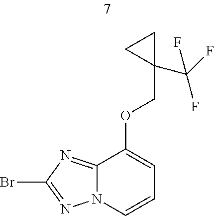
C1(OCC2(C(F)(F)F)CC2)=CC=CN2C1=NC(Br)=N2
